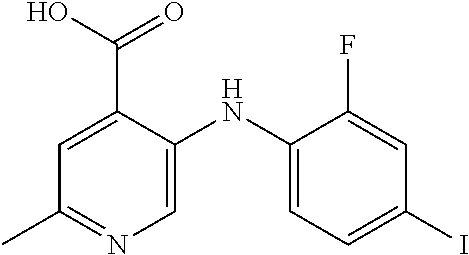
C1=C(NC2=CC=C(I)C=C2F)C(C(O)=O)=CC(C)=N1
